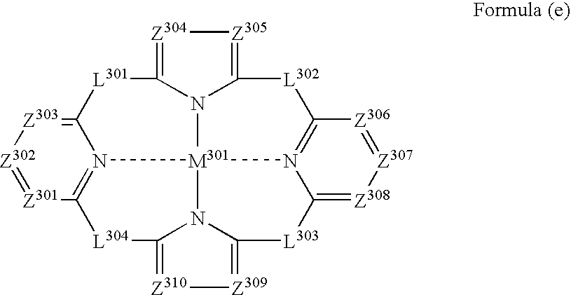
[Z301]1=[Z302][Z303]=C2N3=C1[L304]C1=[Z310][Z309]=C4N1[M301]31N3C(=[Z304][Z305]=C3[L302]C3=N1C(=[Z308][Z307]=[Z306]3)[L303]4)[L301]2
